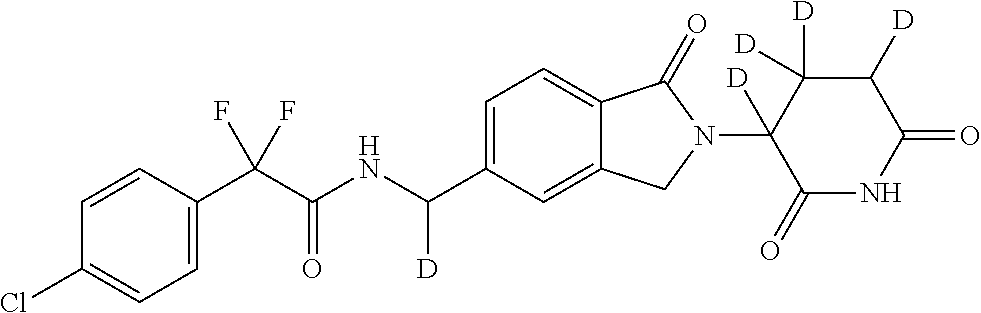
C1=CC(C(C(NC(C2=CC=C3C(=C2)CN(C2([D])C(=O)NC(=O)C([D])C2([D])[D])C3=O)[D])=O)(F)F)=CC=C1Cl
